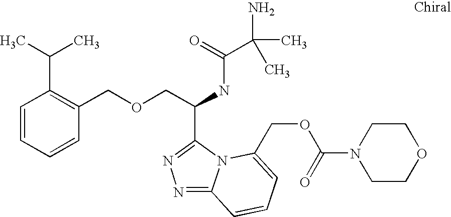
C(C(NC(=O)C(C)(C)N)C1=NN=C2N1C(COC(N1CCOCC1)=O)=CC=C2)OCC1=C(C(C)C)C=CC=C1
